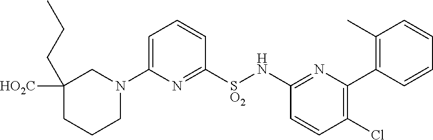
C1([HO2C])(CCC)CCCN(C2=CC=CC([SO2]NC3=NC(C4=C(C)C=CC=C4)=C(Cl)C=C3)=N2)C1
